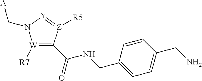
[W]1([R7])=C(C(NCC2=CC=C(CN)C=C2)=O)[Z]([R5])=[Y]N1C[A]
